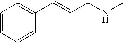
C1=CC=CC(C=CCNC)=C1
